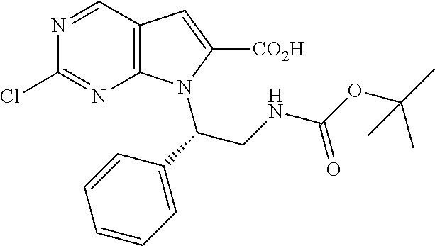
N1=CC2=C(N=C1Cl)N(C(C1=CC=CC=C1)CNC(OC(C)(C)C)=O)C([CO2H])=C2
